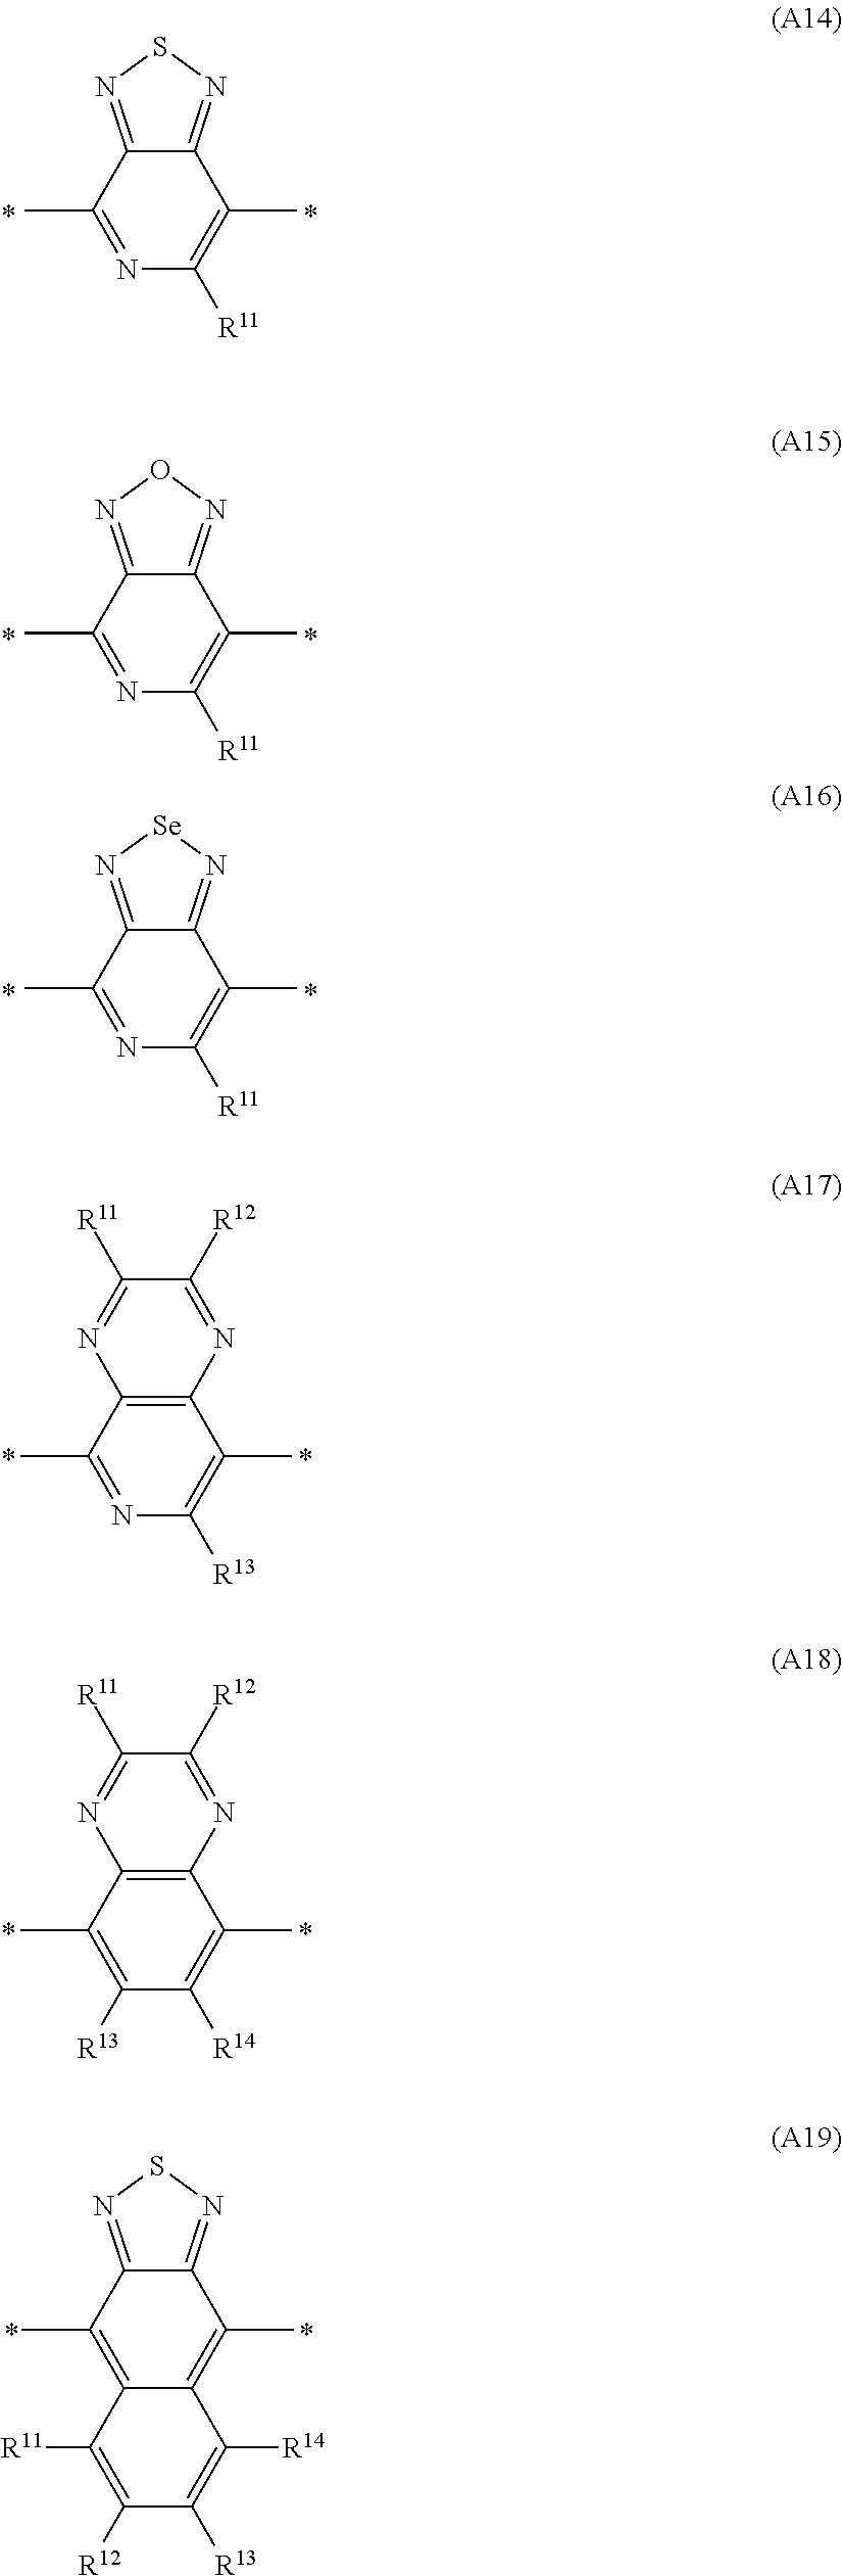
C12=NSN=C1C(C)=C([R11])N=C2C.C12=NON=C1C(C)=C([R11])N=C2C.C12=N[Se]N=C1C(C)=C([R11])N=C2C.C1(C)=NC([R13])=C(C)C2=C1N=C([R11])C([R12])=N2.C1(C)=C([R13])C([R14])=C(C)C2=C1N=C([R11])C([R12])=N2.C12=C(C)C3=NSN=C3C(C)=C1C([R14])=C([R13])C([R12])=C2[R11]
